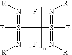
FS(C(F)(F)S(F)(=N[R])=N[R])(=N[R])=N[R]
